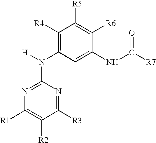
N1=C(N([H])C2=C([R4])C([R5])=C([R6])C(NC([R7])=O)=C2)N=C([R3])C([R2])=C1[R1]
